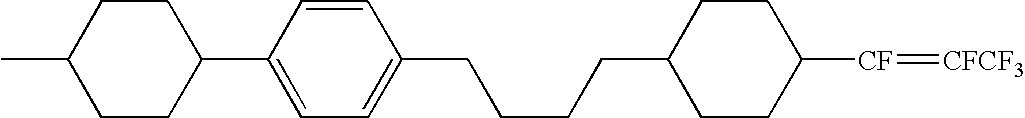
C(CCC1CCC([CF]=[CFCF3])CC1)CC1=CC=C(C2CCC(C)CC2)C=C1
